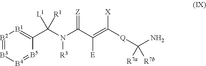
[B2]1=[B3][B4]=[B5]C(C(N(C(C(=C([Q]C(N)([R7a])[R7b])[X])[E])=[Z])[R3])([L1])[R1])=[B1]1
